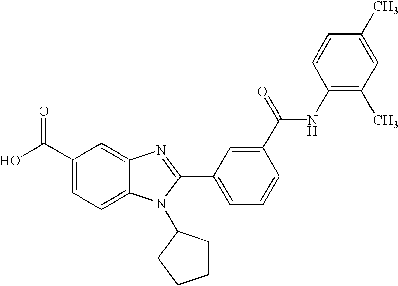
C1(C(O)=O)=CC=C2C(=C1)N=C(C1=CC=CC(C(=O)NC3=C(C)C=C(C)C=C3)=C1)N2C1CCCC1
